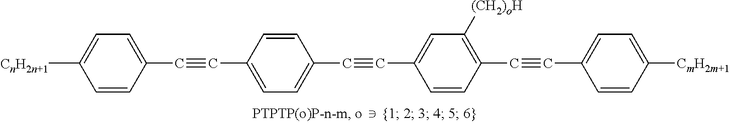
[CnH2n+1]C1=CC=C(C#CC2=CC=C(C#CC3=CC([(CH2)oH])=C(C#CC4=CC=C([CmH2m+1])C=C4)C=C3)C=C2)C=C1
